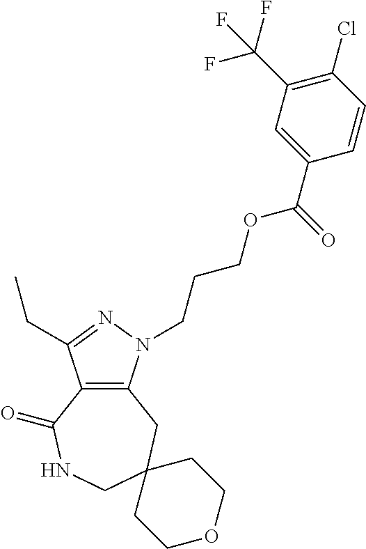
C12=C(N(CCCOC(C3=CC(C(F)(F)F)=C(Cl)C=C3)=O)N=C1CC)CC1(CNC2=O)CCOCC1
